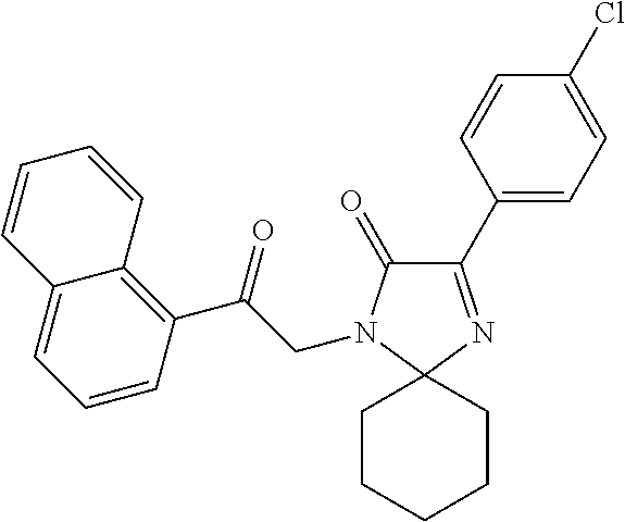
C1(C2=CC=C(Cl)C=C2)=NC2(N(CC(C3=C4C(=CC=C3)C=CC=C4)=O)C1=O)CCCCC2
